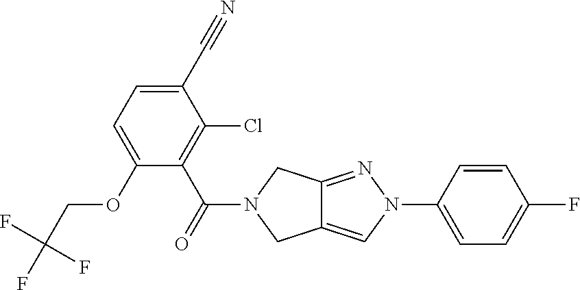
C1(C#N)=CC=C(OCC(F)(F)F)C(C(=O)N2CC3=CN(C4=CC=C(F)C=C4)N=C3C2)=C1Cl
